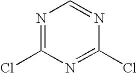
N1=C(Cl)N=C(Cl)N=C1
